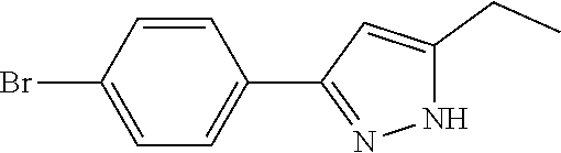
C1=CC(C2=NNC(CC)=C2)=CC=C1Br
